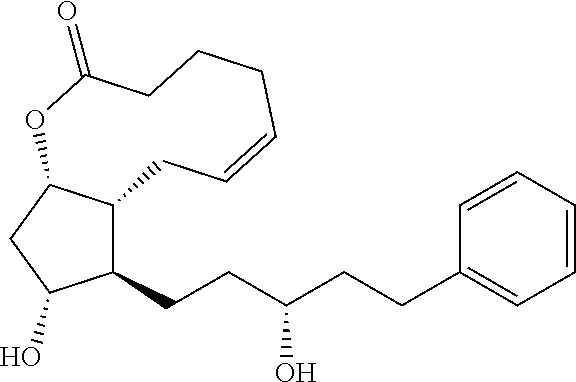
C1(CCC(CCC2=CC=CC=C2)O)C2C(CC1O)OC(=O)CCCC=CC2
